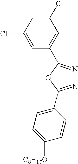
C1(Cl)=CC(Cl)=CC(C2=NN=C(C3=CC=C([C8H17O])C=C3)O2)=C1
